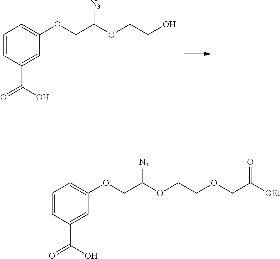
C1=CC(C(=O)O)=CC(OCC([N3])OCCO)=C1.C1=CC(C(=O)O)=CC(OCC([N3])OCCOCC([OEt])=O)=C1
